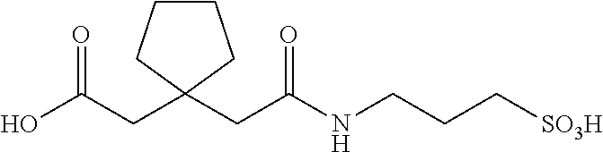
OC(CC1(CC(NCCC[SO3H])=O)CCCC1)=O
